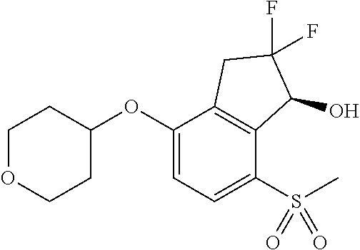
C1(OC2CCOCC2)=CC=C(S(=O)(=O)C)C2=C1CC(F)(F)C2O
